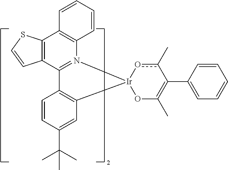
C12=C(C3=N(C4=C1C=CC=C4)[Ir]1(C4=C3C=CC(C(C)(C)C)=C4)OC(C)=C(C3=CC=CC=C3)c(C)o1)C=CS2
